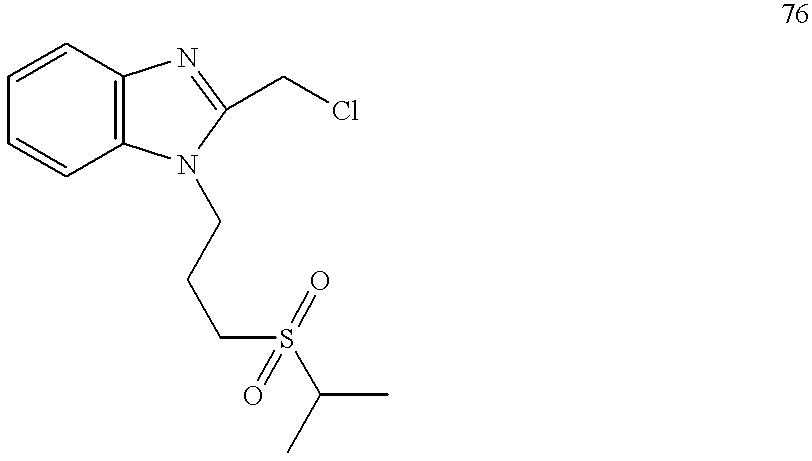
C1=CC2=C(C=C1)N(CCCS(C(C)C)(=O)=O)C(CCl)=N2
